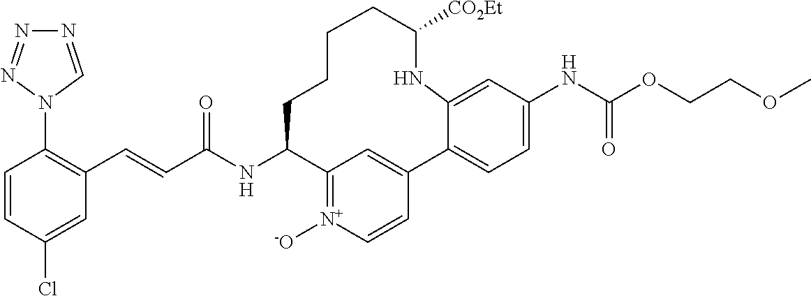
C1=CC(Cl)=CC(C=CC(NC2C3=[N+]([-O])C=CC(=C3)C3=CC=C(NC(OCCOC)=O)C=C3NC([CO2Et])CCCC2)=O)=C1N1C=NN=N1
